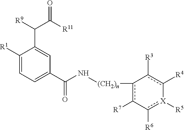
C1([R1])=CC=C(C(N[(CH2)n]c2c([R7])-c([R6])[X]([R5])-c([R4])c-2[R3])=O)C=C1C([R9])C(=O)[R11]
